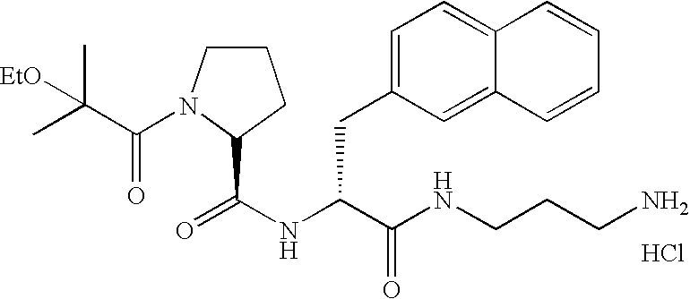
N(C(C(NCCCN)=O)CC1=CC=C2C(=C1)C=CC=C2)C(=O)C1N(C(C(C)(C)[EtO])=O)CCC1.Cl
